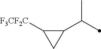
C1(C(C)C)C([F3CF2C])C1
